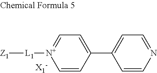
[Z1][L1][N+]1=CC=C(C2=CC=NC=C2)C=C1
